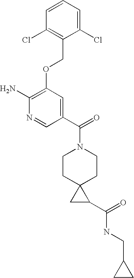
C1(Cl)=CC=CC(Cl)=C1COC1=C(N)N=CC(C(=O)N2CCC3(CC2)CC3C(=O)NCC2CC2)=C1
